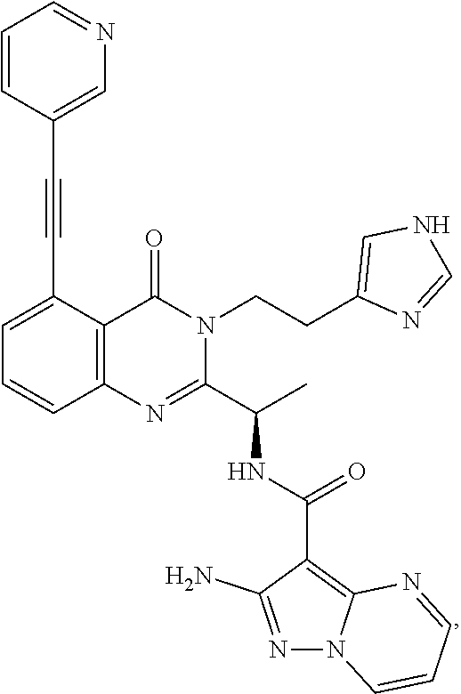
C1=C(C#CC2=CN=CC=C2)C2=C(C=C1)N=C(C(C)NC(=O)C1=C3N(N=C1N)C=CC=N3)N(CCC1=CNC=N1)C2=O
